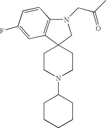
N1(CC(C)=O)C2=C(C3(C1)CCN(C1CCCCC1)CC3)C=C(F)C=C2
